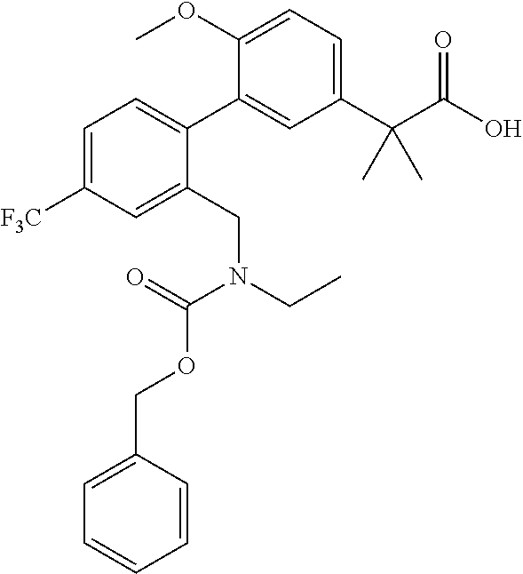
C1(C(C(O)=O)(C)C)=CC=C(OC)C(C2=CC=C([F3C])C=C2CN(CC)C(=O)OCC2=CC=CC=C2)=C1
